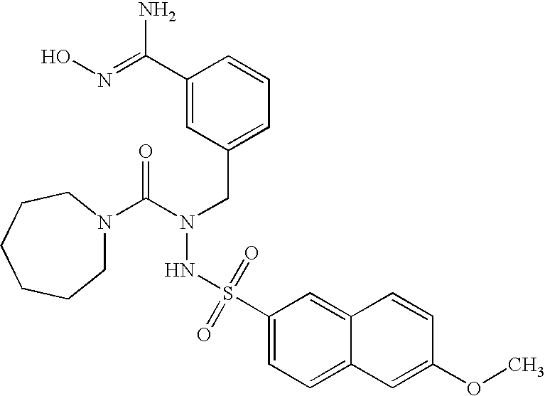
C1(C(=NO)N)=CC(CN(C(=O)N2CCCCCC2)NS(C2=CC=C3C(=C2)C=CC(OC)=C3)(=O)=O)=CC=C1
